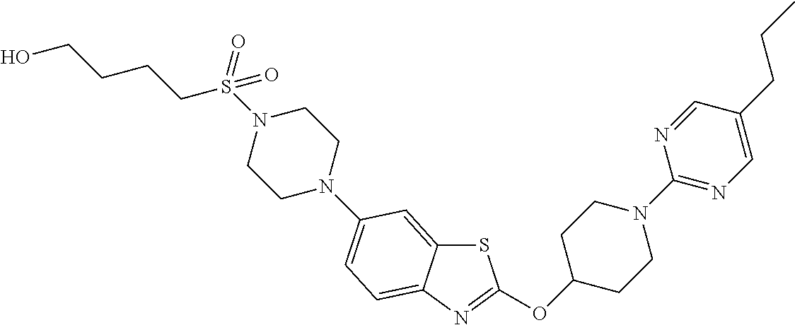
C(CC)C1=CN=C(N2CCC(OC3=NC4=CC=C(N5CCN(S(CCCCO)(=O)=O)CC5)C=C4S3)CC2)N=C1
